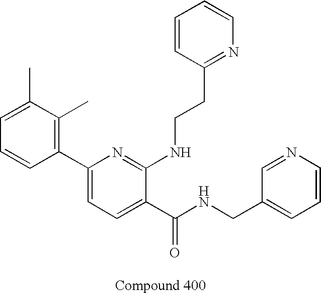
C1(C2=C(C)C(C)=CC=C2)=CC=C(C(NCC2=CC=CN=C2)=O)C(NCCC2=NC=CC=C2)=N1
